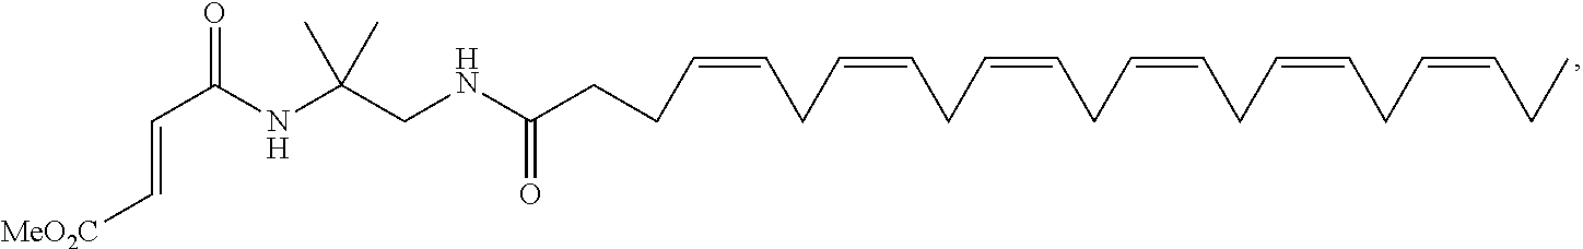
[MeO2C]C=CC(=O)NC(CNC(CCC=CCC=CCC=CCC=CCC=CCC=CCC)=O)(C)C
